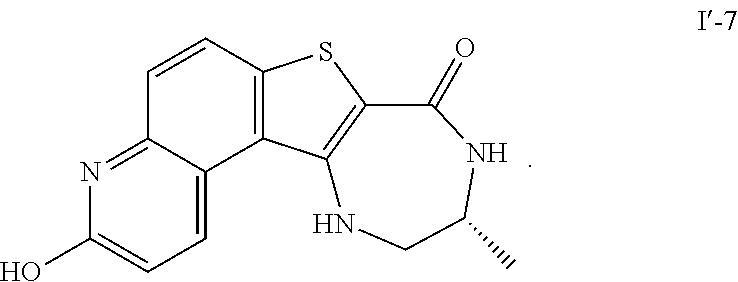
C1(O)=CC=C2C(=N1)C=CC1=C2C2=C(S1)C(=O)NC(C)CN2
